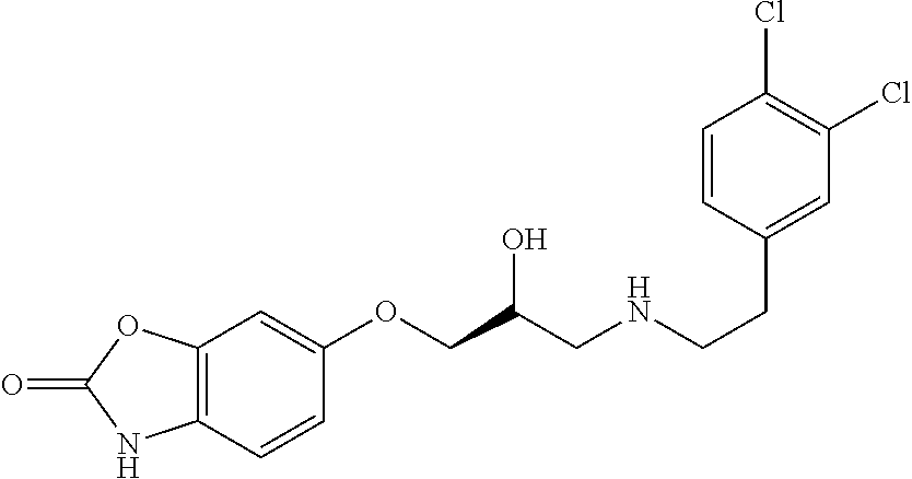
C1=CC(OCC(CNCCC2=CC(Cl)=C(Cl)C=C2)O)=CC2=C1NC(=O)O2
